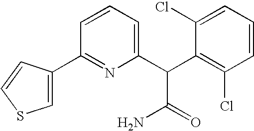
C1(C2=CSC=C2)=NC(C(C2=C(Cl)C=CC=C2Cl)C(=O)N)=CC=C1
